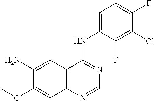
C12=C(N=CN=C1NC1=CC=C(F)C(Cl)=C1F)C=C(OC)C(N)=C2
